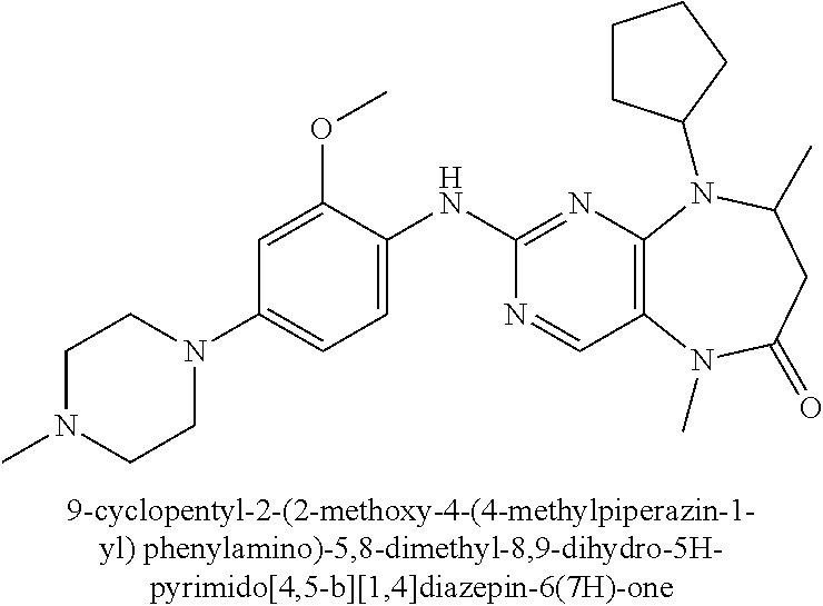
C12=C(N=C(NC3=CC=C(N4CCN(C)CC4)C=C3OC)N=C1)N(C1CCCC1)C(C)CC(=O)N2C
